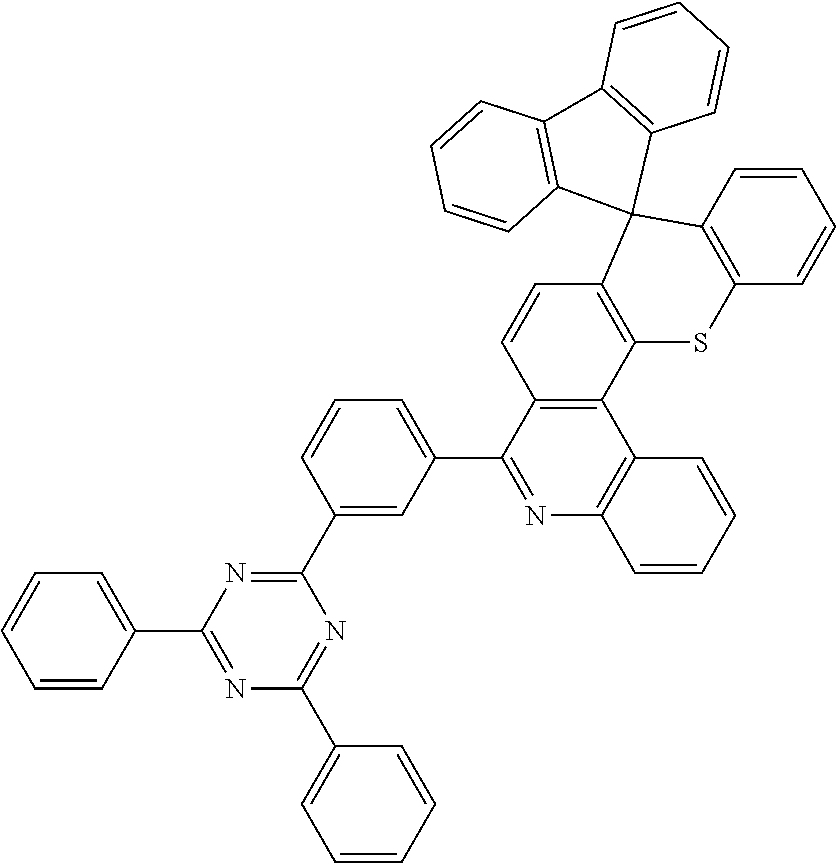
C1=CC2=C(C=C1)SC1=C(C23C2=C(C4=C3C=CC=C4)C=CC=C2)C=CC2=C1C1=C(N=C2C2=CC=CC(C3=NC(C4=CC=CC=C4)=NC(C4=CC=CC=C4)=N3)=C2)C=CC=C1
